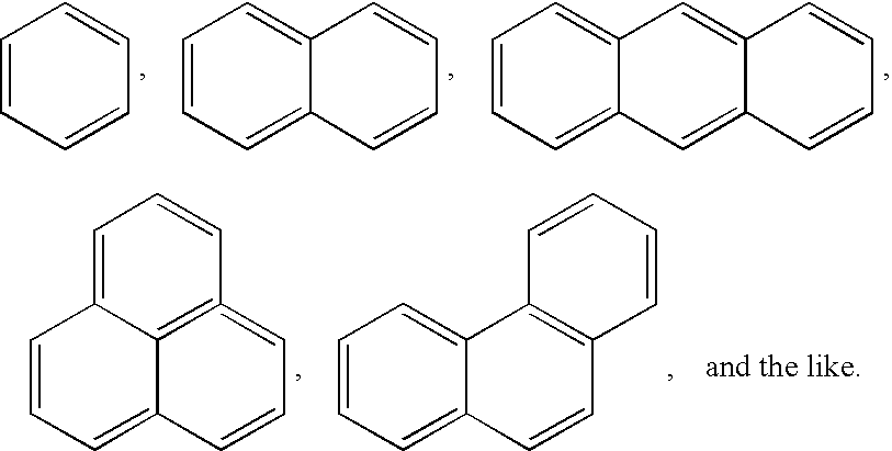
C1=CC=CC=C1.C12=CC=CC=C1C=CC=C2.C12=CC3=CC=CC=C3C=C1C=CC=C2.C12=C3=CC=CC1=CC=CC2=CC=C3.C12=CC=CC=C1C=CC1=C2C=CC=C1
